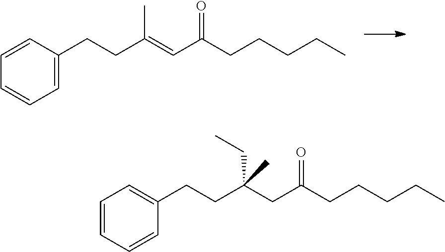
C(C(=CC(CCCCC)=O)C)CC1=CC=CC=C1.C(C(CC(CCCCC)=O)(CC)C)CC1=CC=CC=C1
